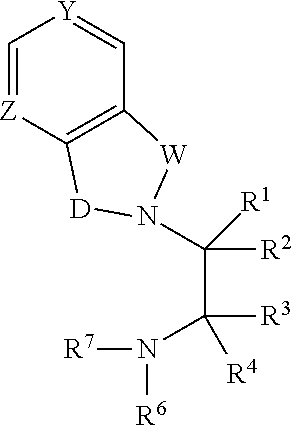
C1=[Z]C2=C(C=[Y]1)[W]N(C(C([R3])(N([R7])[R6])[R4])([R2])[R1])[D]2
